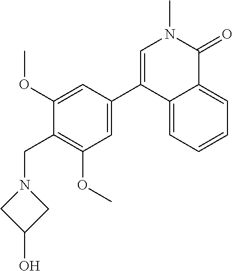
C1(OC)=CC(C2=CN(C)C(=O)C3=CC=CC=C23)=CC(OC)=C1CN1CC(O)C1
